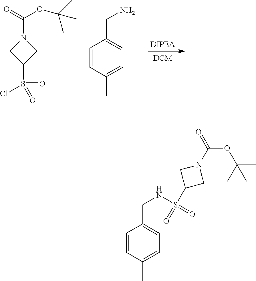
C(N1CC(S(Cl)(=O)=O)C1)(=O)OC(C)(C)C.C1=CC(C)=CC=C1CN.C1=CC(C)=CC=C1CNS(C1CN(C(OC(C)(C)C)=O)C1)(=O)=O
